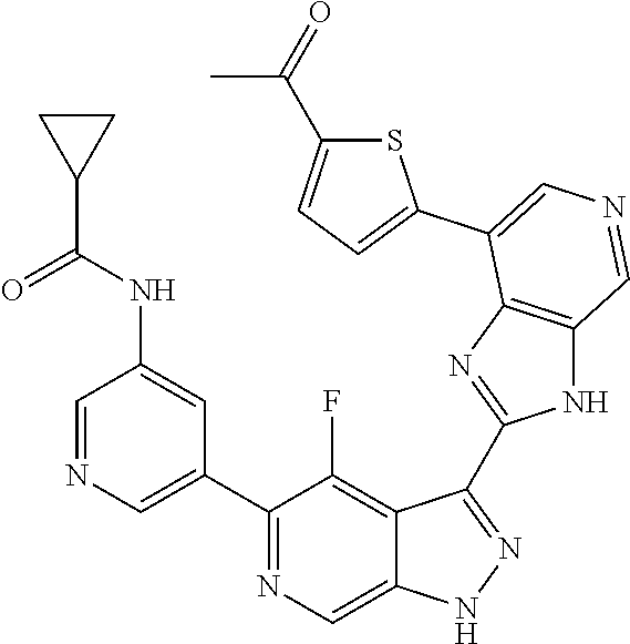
C1(C2=CN=CC(NC(C3CC3)=O)=C2)=NC=C2C(=C1F)C(C1=NC3=C(N1)C=NC=C3C1=CC=C(C(=O)C)S1)=NN2
